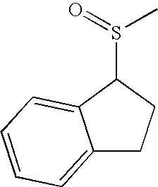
S(C1C2=CC=CC=C2CC1)(=O)C
